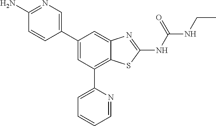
C1(C2=CN=C(N)C=C2)=CC(C2=CC=CC=N2)=C2C(=C1)N=C(NC(=O)NCC)S2
